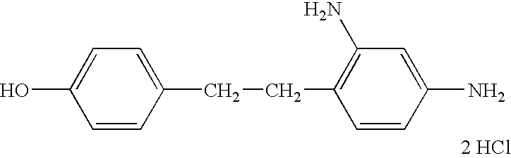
C1(CCC2=C(N)C=C(N)C=C2)=CC=C(O)C=C1.[2 HCl]
